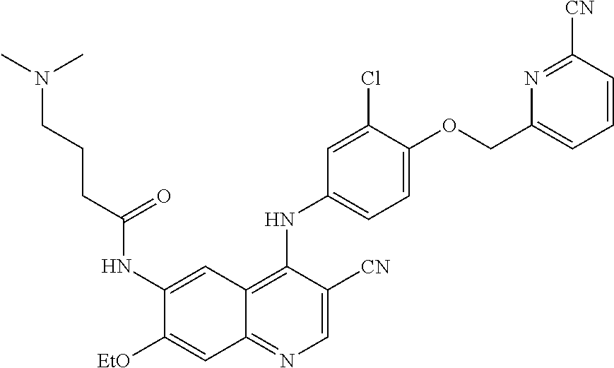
C1=C([CN])C(NC2=CC=C(OCC3=CC=CC([CN])=N3)C(Cl)=C2)=C2C(=N1)C=C([EtO])C(NC(CCCN(C)C)=O)=C2
